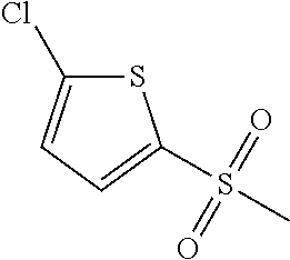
S(C)(=O)(=O)C1=CC=C(Cl)S1
